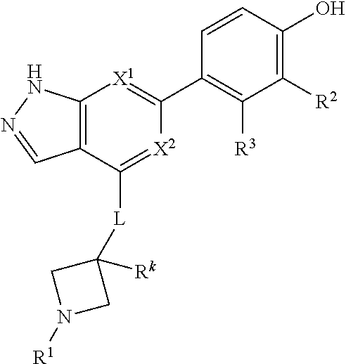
C1([R2])=C(O)C=CC(C2=[X1]C3=C(C([L]C4([Rk])CN([R1])C4)=[X2]2)C=NN3)=C1[R3]
